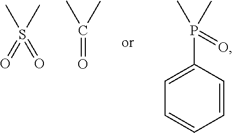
CS(C)(=O)=O.CC(C)=O.CP(C)(C1=CC=CC=C1)=O
